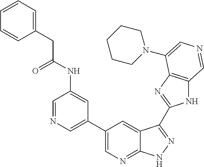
C1(C2=CN=CC(NC(CC3=CC=CC=C3)=O)=C2)=CN=C2C(=C1)C(C1=NC3=C(N1)C=NC=C3N1CCCCC1)=NN2
